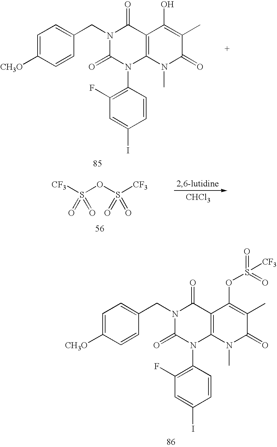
C1=CC(N2C(=O)N(CC3=CC=C([CH3O])C=C3)C(=O)C3=C2N(C)C(=O)C(C)=C3OS(=O)(=O)[CF3])=C(F)C=C1I.C1=CC(N2C(=O)N(CC3=CC=C([CH3O])C=C3)C(=O)C3=C2N(C)C(=O)C(C)=C3O)=C(F)C=C1I.[CF3]S(OS([CF3])(=O)=O)(=O)=O.[CHCl3]
